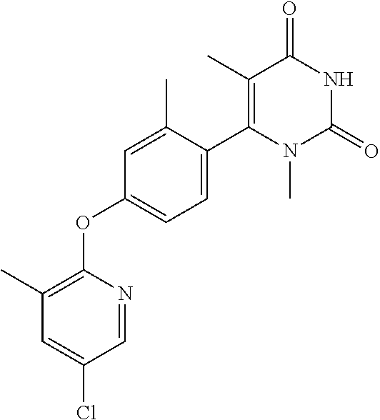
C1(C)=C(C2=CC=C(OC3=C(C)C=C(Cl)C=N3)C=C2C)N(C)C(=O)NC1=O
